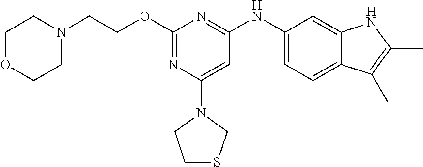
N1(CCOC2=NC(N3CCSC3)=CC(NC3=CC=C4C(=C3)NC(C)=C4C)=N2)CCOCC1
